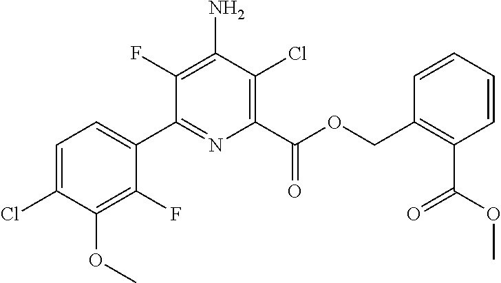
C1=C(Cl)C(OC)=C(F)C(C2=NC(C(OCC3=C(C(OC)=O)C=CC=C3)=O)=C(Cl)C(N)=C2F)=C1
